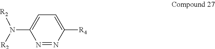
N1=NC([R4])=CC=C1N([R2])[R2]
